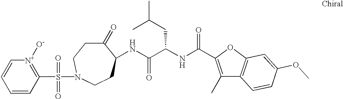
C1=CC(S(=O)(=O)N2CCC(=O)C(NC(C(NC(=O)C3=C(C)C4=C(O3)C=C(OC)C=C4)CC(C)C)=O)CC2)=[N+]([O-])C=C1
